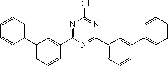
C1=CC=C(C2=CC=CC(C3=NC(Cl)=NC(C4=CC=CC(C5=CC=CC=C5)=C4)=N3)=C2)C=C1
